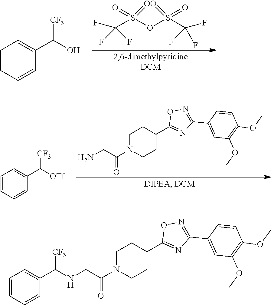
C1=CC=CC(C(O)[CF3])=C1.FC(S(OS(C(F)(F)F)(=O)=O)(=O)=O)(F)F.C1=CC=CC(C([OTf])[CF3])=C1.C1N(C(=O)CN)CCC(C2=NC(C3=CC(OC)=C(OC)C=C3)=NO2)C1.C1N(C(=O)CNC(C2=CC=CC=C2)[CF3])CCC(C2=NC(C3=CC(OC)=C(OC)C=C3)=NO2)C1
